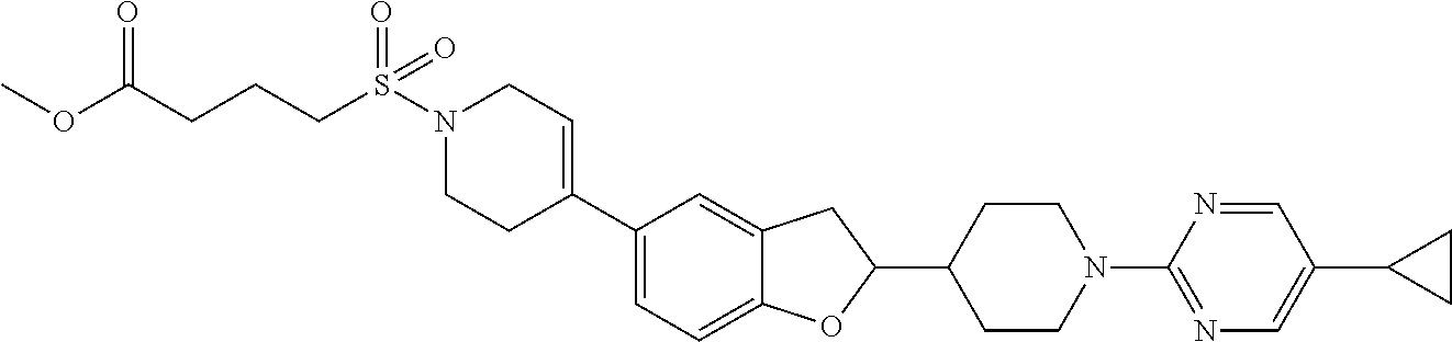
C1(C2=CCN(S(CCCC(OC)=O)(=O)=O)CC2)=CC=C2C(=C1)CC(C1CCN(C3=NC=C(C4CC4)C=N3)CC1)O2
